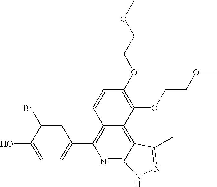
C1=C(O)C(Br)=CC(C2=C3C(=C4C(=N2)NN=C4C)C(OCCOC)=C(OCCOC)C=C3)=C1
